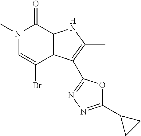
N1(C)C=C(Br)C2=C(C1=O)NC(C)=C2C1=NN=C(C2CC2)O1
